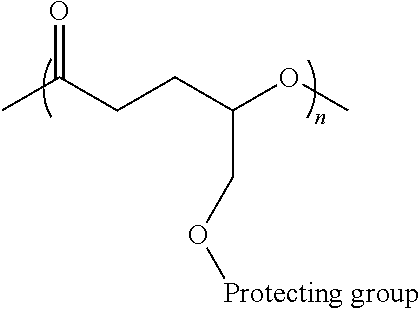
C(C(C)=O)CC(OC)CO[Protecting group]
